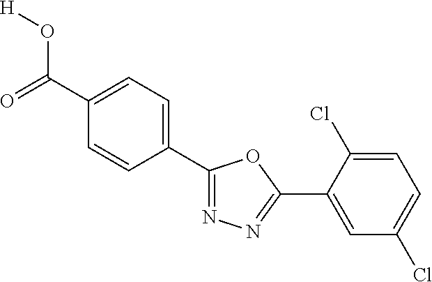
[H]OC(C1=CC=C(C2=NN=C(C3=CC(Cl)=CC=C3Cl)O2)C=C1)=O
